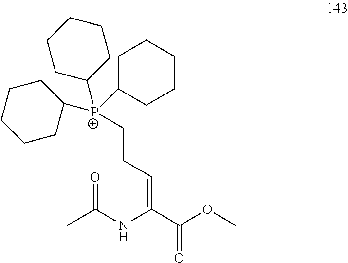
CC(NC(C(OC)=O)=CCC[P+](C1CCCCC1)(C1CCCCC1)C1CCCCC1)=O
